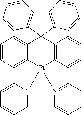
C12=CC=CC3=C1[Pt]1(C4=C(C25C2=C(C6=C5C=CC=C6)C=CC=C2)C=CC=C4C2=N1C=CC=C2)N1=CC=CC=C31
